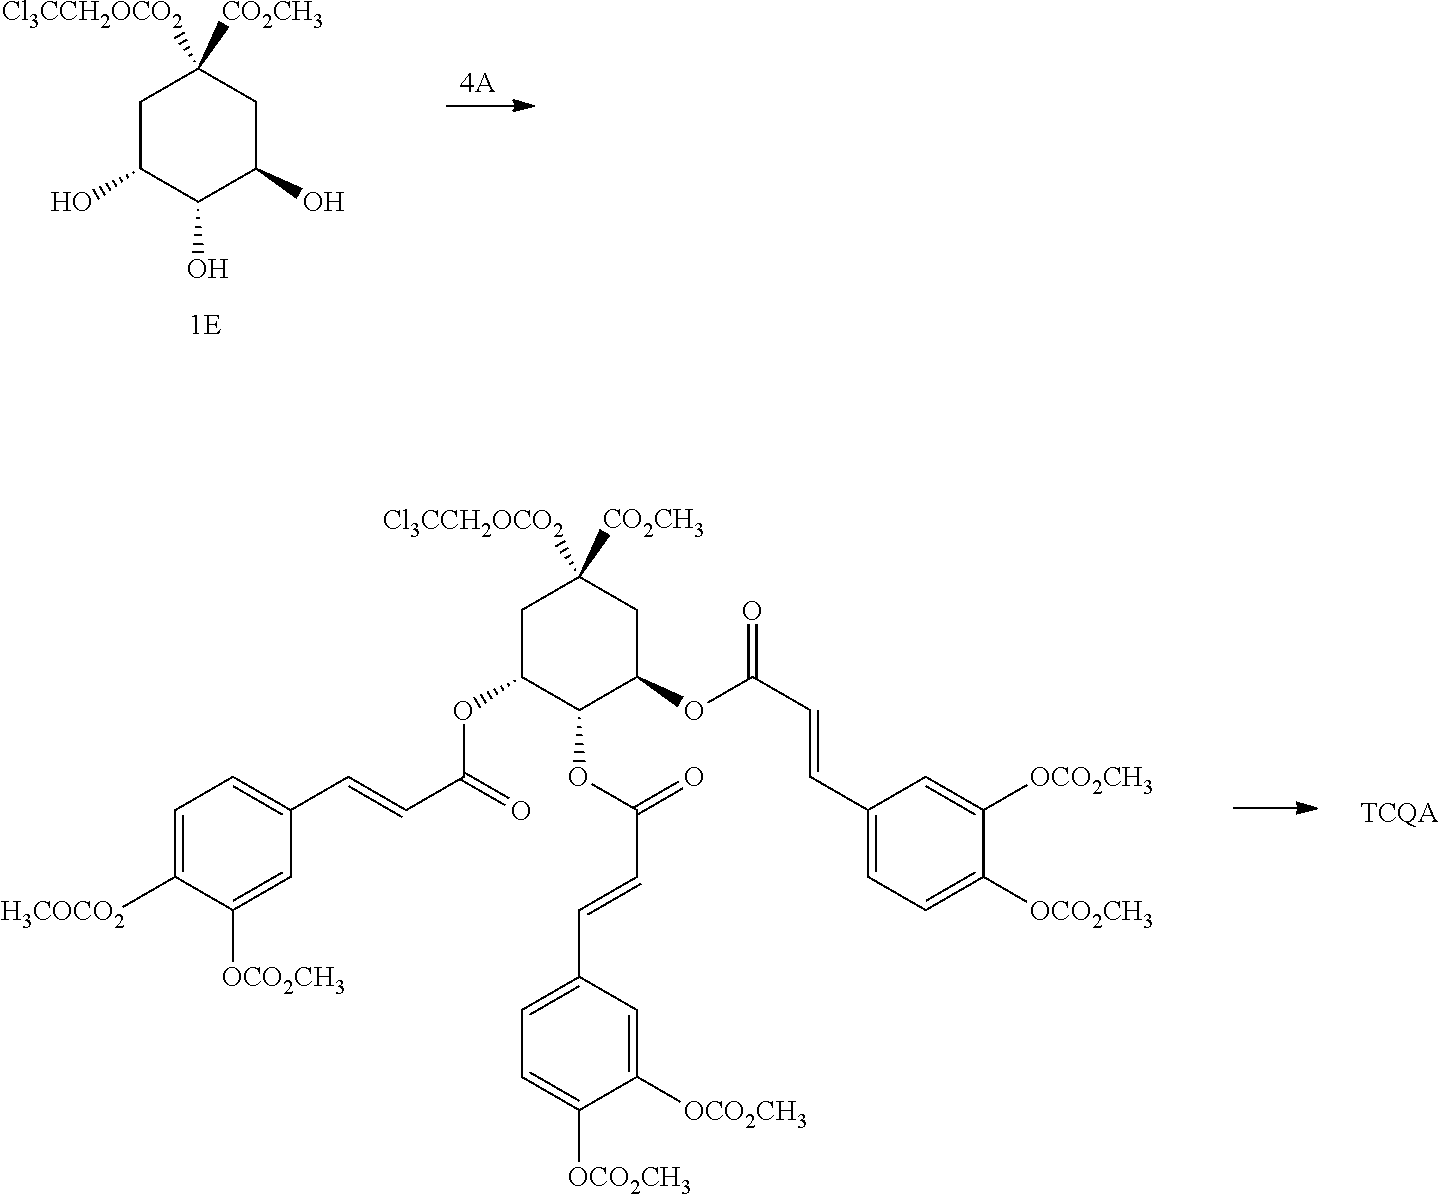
C1C(OC(C=CC2=CC=C([H3COCO2])C([OCO2CH3])=C2)=O)C(OC(C=CC2=CC=C([OCO2CH3])C([OCO2CH3])=C2)=O)C(OC(C=CC2=CC=C([OCO2CH3])C([OCO2CH3])=C2)=O)CC1([Cl3CCH2OCO2])[CO2CH3].C1C(O)C(O)C(O)CC1([Cl3CCH2OCO2])[CO2CH3]
